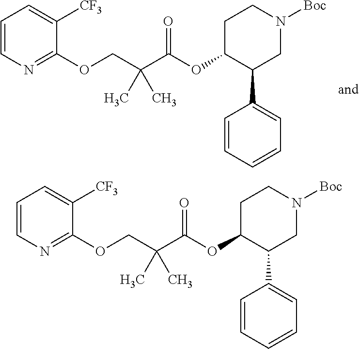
C1C(OC(C(COC2=NC=CC=C2[CF3])(C)C)=O)C(C2=CC=CC=C2)CN([Boc])C1.C1C(OC(C(COC2=NC=CC=C2[CF3])(C)C)=O)C(C2=CC=CC=C2)CN([Boc])C1
